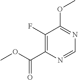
C1(F)=C(C(=O)OC)N=CN=C1OC
